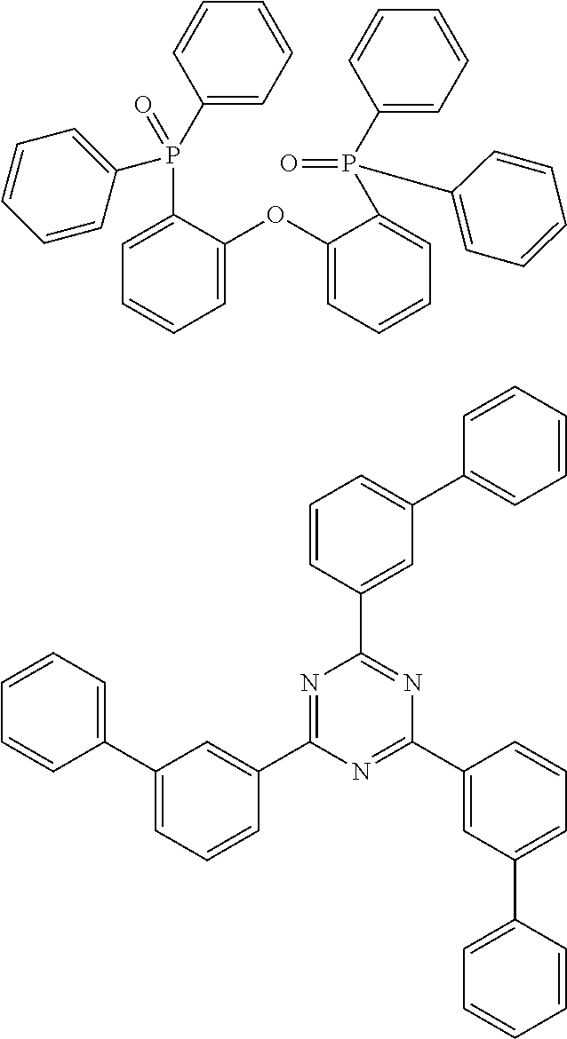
C1(P(C2=CC=CC=C2)(=O)C2=CC=CC=C2)=CC=CC=C1OC1=CC=CC=C1P(C1=CC=CC=C1)(C1=CC=CC=C1)=O.N1=C(C2=CC(C3=CC=CC=C3)=CC=C2)N=C(C2=CC(C3=CC=CC=C3)=CC=C2)N=C1C1=CC(C2=CC=CC=C2)=CC=C1
